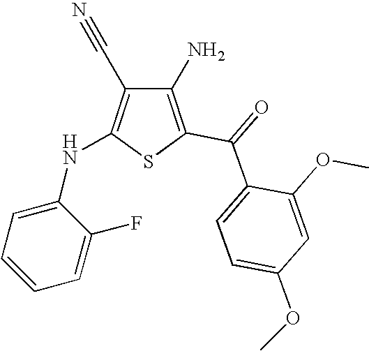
C1(N)=C(C(=O)C2=CC=C(OC)C=C2OC)SC(NC2=CC=CC=C2F)=C1C#N
